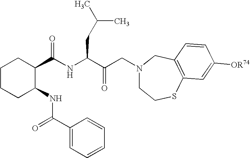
C(NC(C(CN1CCSC2=C(C1)C=CC([OR74])=C2)=O)CC(C)C)(C1CCCCC1NC(C1=CC=CC=C1)=O)=O
